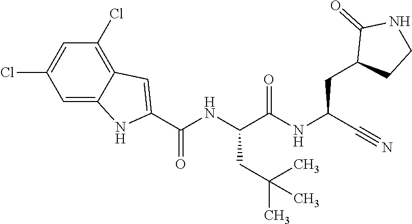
O=C(NC(C#N)CC1CCNC1=O)C(NC(C1=CC2=C(Cl)C=C(Cl)C=C2N1)=O)CC(C)(C)C
